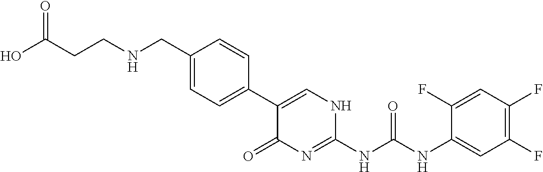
N(CC1=CC=C(C2=CNC(NC(NC3=CC(F)=C(F)C=C3F)=O)=NC2=O)C=C1)CCC(O)=O
